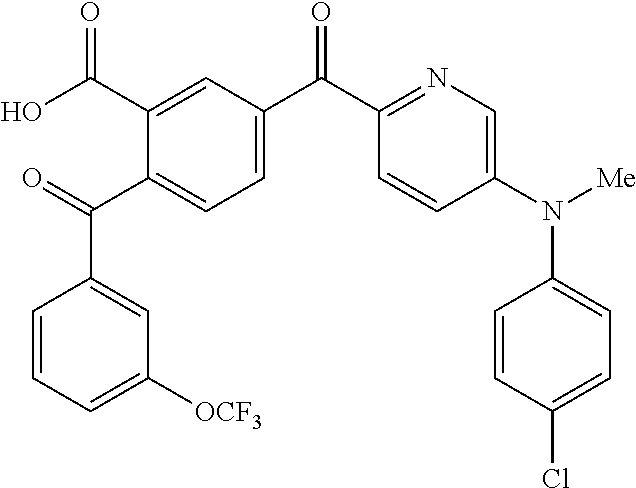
C1(C(C2=CC=C(C(C3=NC=C(N([Me])C4=CC=C(Cl)C=C4)C=C3)=O)C=C2C(O)=O)=O)=CC([OCF3])=CC=C1
